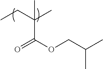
CCC(C)(C(OCC(C)C)=O)C
